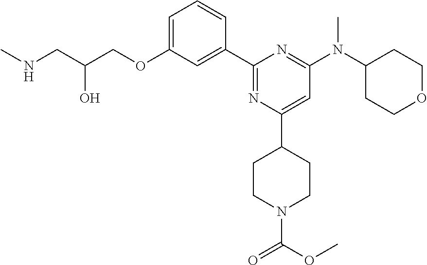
C1=C(OCC(CNC)O)C=C(C2=NC(C3CCN(C(OC)=O)CC3)=CC(N(C3CCOCC3)C)=N2)C=C1
